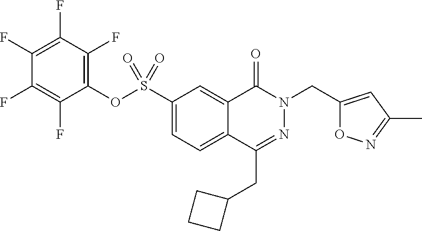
C1(S(OC2=C(F)C(F)=C(F)C(F)=C2F)(=O)=O)=CC=C2C(=C1)C(=O)N(CC1=CC(C)=NO1)N=C2CC1CCC1
